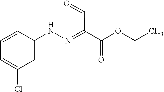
CCOC(C(C=O)=NNC1=CC(Cl)=CC=C1)=O
